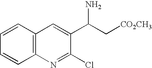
C12=C(C=CC=C1)C=C(C(C[CO2CH3])N)C(Cl)=N2
